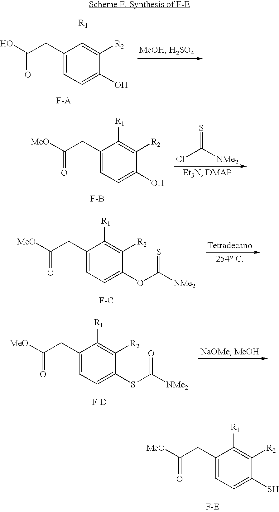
C1(CC(O)=O)=CC=C(O)C([R2])=C1[R1].ClC(=S)[NMe2].C1(CC([MeO])=O)=CC=C(O)C([R2])=C1[R1].[F-B].C1(CC([MeO])=O)=CC=C(OC(=S)[NMe2])C([R2])=C1[R1].[F-C].C1(CC([MeO])=O)=CC=C(SC(=O)[NMe2])C([R2])=C1[R1].[F-D].C1(CC([MeO])=O)=CC=C(S)C([R2])=C1[R1].[F-E]
